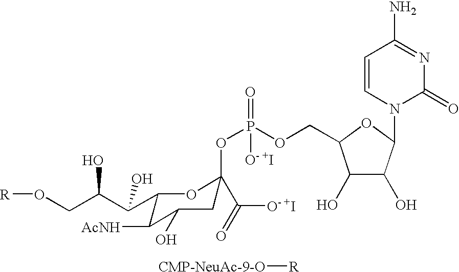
O(CC(C(C1C([AcNH])C(O)CC(OP(OCC2C(O)C(O)C(N3C(=O)N=C(N)C=C3)O2)(=O)[O- +I])(C(=O)[O- +I])O1)O)O)[R].[CMP-NeuAc-9-O][R]
